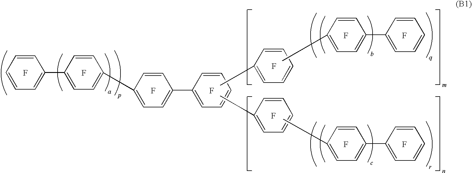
F.F.F.C1=C(C2=CC=C(C3=CC=C(C4=CC=CC=C4)C=C3)C=C2)C=CC=C1.F.F.F.CCC1=CC=CC=C1.C1=C(C2=CC=CC=C2)C=CC(C)=C1.F.CCC1=CC=CC=C1.F.F.F.CC1=CC=C(C2=CC=CC=C2)C=C1
